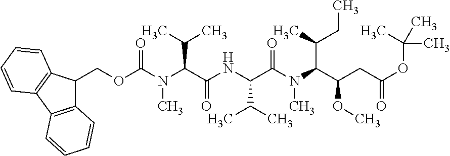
CC(CC)C(C(CC(=O)OC(C)(C)C)OC)N(C(=O)C(C(C)C)NC(=O)C(C(C)C)N(C)C(OCC1C2=C(C3=C1C=CC=C3)C=CC=C2)=O)C
